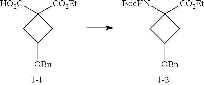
C1([HO2C])([CO2Et])CC([OBn])C1.C1([BocHN])([CO2Et])CC([OBn])C1
